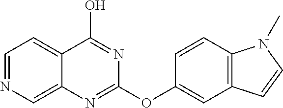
C1=CC2=C(C=C1OC1=NC3=CN=CC=C3C(O)=N1)C=CN2C
